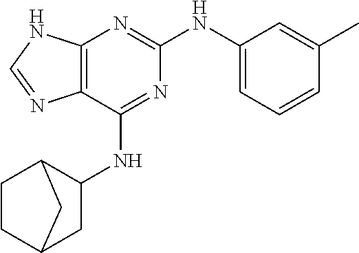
C12=C(N=C(NC3=CC=CC(C)=C3)N=C1NC1C3CCC(C1)C3)NC=N2
